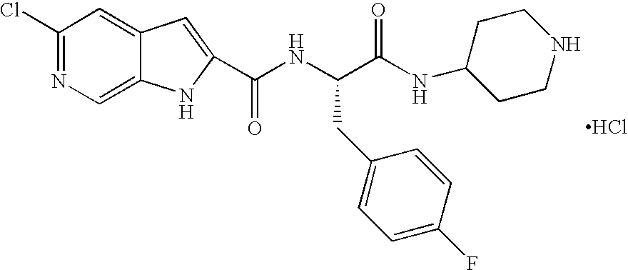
C1(Cl)=NC=C2C(=C1)C=C(C(NC(C(=O)NC1CCNCC1)CC1=CC=C(F)C=C1)=O)N2.Cl
